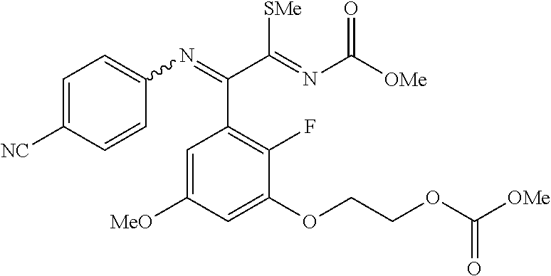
C1=C([MeO])C=C(OCCOC([OMe])=O)C(F)=C1C(=NC1=CC=C([NC])C=C1)C(=NC([OMe])=O)[SMe]
